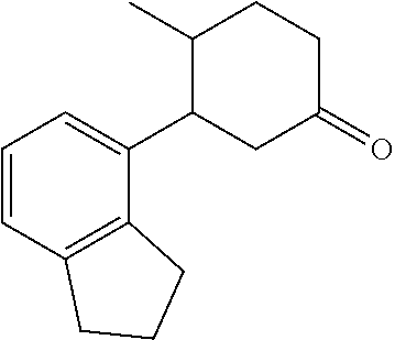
C1=CC2=C(C(C3C(C)CCC(=O)C3)=C1)CCC2
